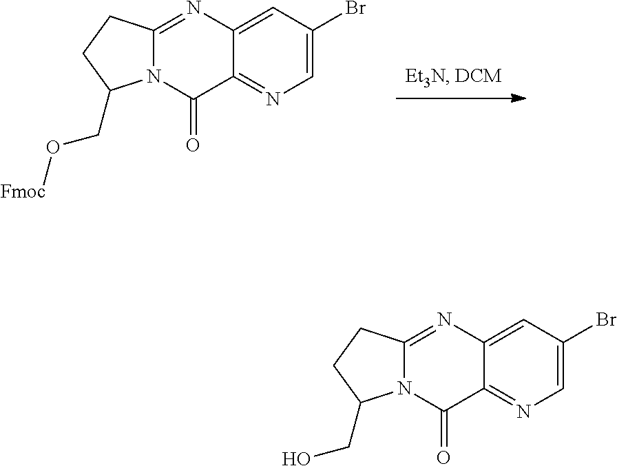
C12=NC=C(Br)C=C1N=C1N(C2=O)C(CO)CC1.C12=NC=C(Br)C=C1N=C1N(C2=O)C(CO[Fmoc])CC1
